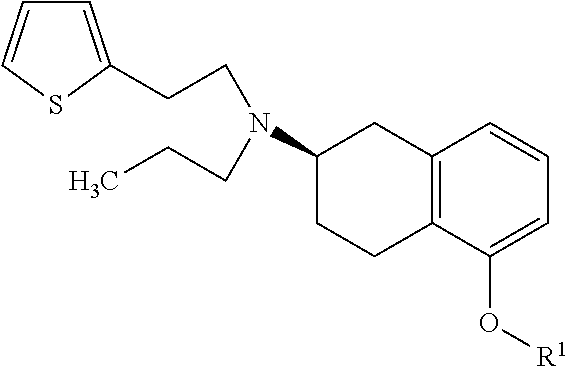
C1(N(CCC2=CC=CS2)CCC)CCC2=C(C1)C=CC=C2O[R1]
